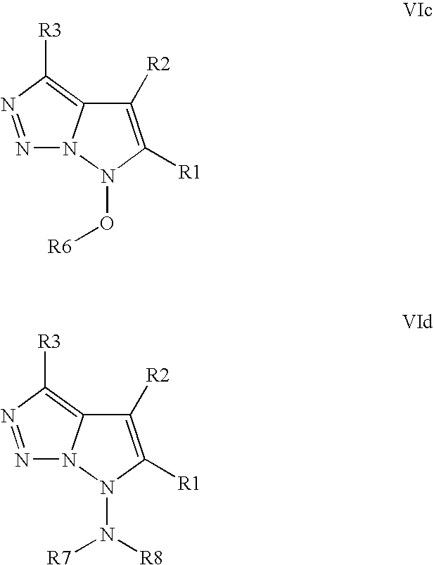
N1=NC([R3])=C2N1N(O[R6])C([R1])=C2[R2].N1=NC([R3])=C2N1N(N([R7])[R8])C([R1])=C2[R2]
